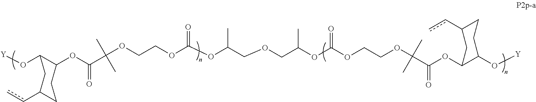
[Y]OC1C(OC(=O)C(OCCOC(OC(COCC(OC(OCCOC(C)(C)C(OC2C(O[Y])CCC(cc)C2)=O)=O)C)C)=O)(C)C)CCC(cc)C1
